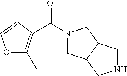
C(N1CC2C(C1)CNC2)(=O)C1=C(C)OC=C1
